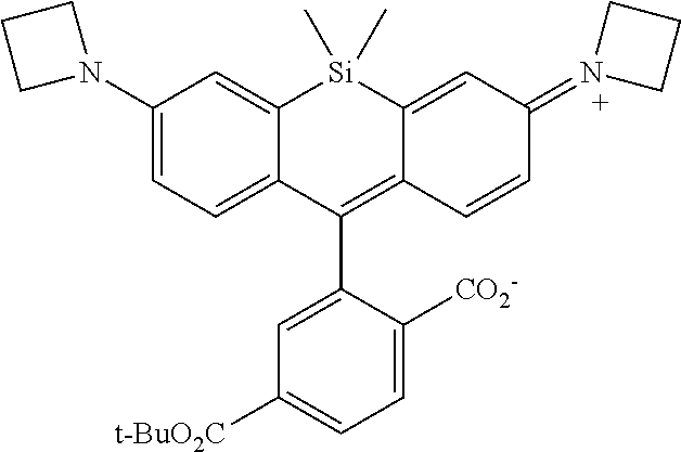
C1(N2CCC2)=CC=C2C(=C1)[Si](C)(C)C1=CC(=N3CCC3)C=CC1=C2C1=CC([t-BuO2C])=CC=C1[CO2-]
